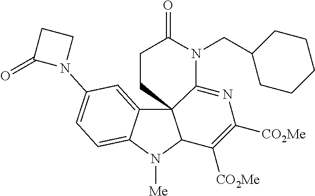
C12=CC(N3CCC3=O)=CC=C1N([Me])C1C23C(=NC([CO2Me])=C1[CO2Me])N(CC1CCCCC1)C(=O)CC3
